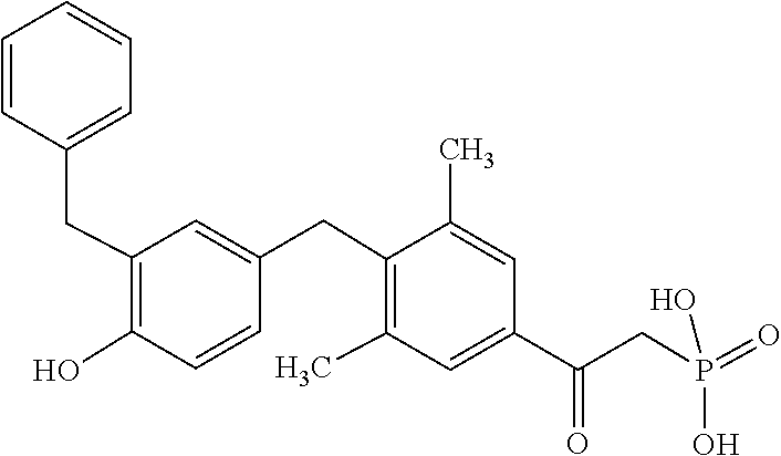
O=P(CC(C1=CC(C)=C(CC2=CC(CC3=CC=CC=C3)=C(O)C=C2)C(C)=C1)=O)(O)O
